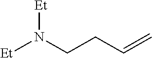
[Et]N(CCC=C)[Et]
